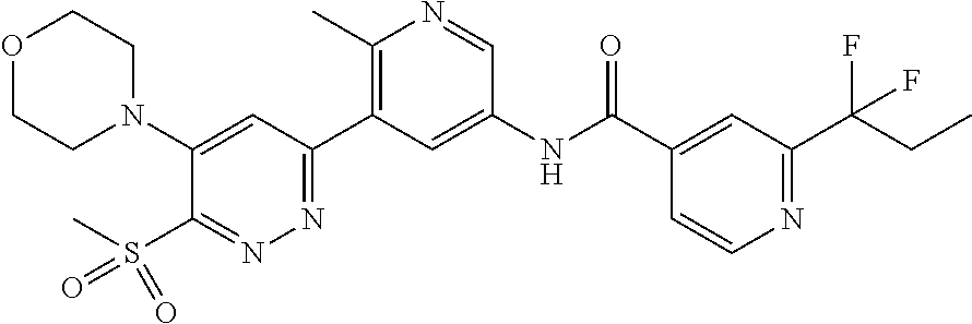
O1CCN(C2=CC(C3=C(C)N=CC(NC(C4=CC(C(CC)(F)F)=NC=C4)=O)=C3)=NN=C2S(C)(=O)=O)CC1
